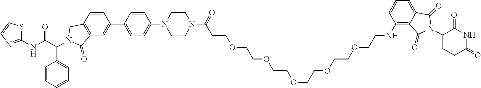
O(CCOCCOCCOCCNC1=C2C(=CC=C1)C(=O)N(C1CCC(=O)NC1=O)C2=O)CCOCCC(N1CCN(C2=CC=C(C3=CC4=C(C=C3)CN(C(C3=CC=CC=C3)C(NC3=NC=CS3)=O)C4=O)C=C2)CC1)=O
